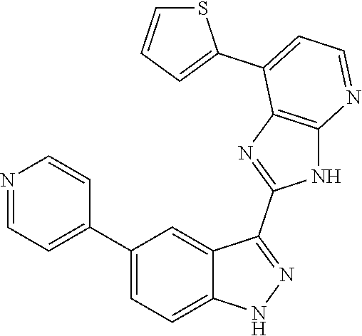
C1(C2=CC=C3C(=C2)C(C2=NC4=C(N2)N=CC=C4C2=CC=CS2)=NN3)=CC=NC=C1
